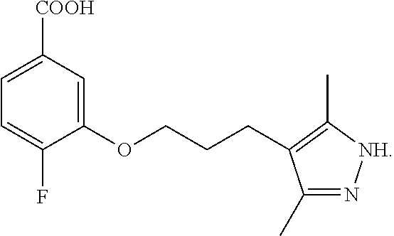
CC1=N[NH]C(C)=C1CCCOC1=CC([COOH])=CC=C1F
